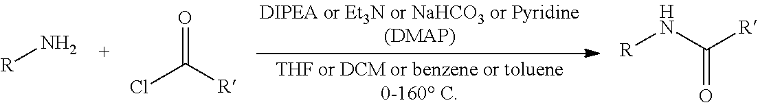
[R]N.O=C([R])Cl.C(N[R])([R])=O
